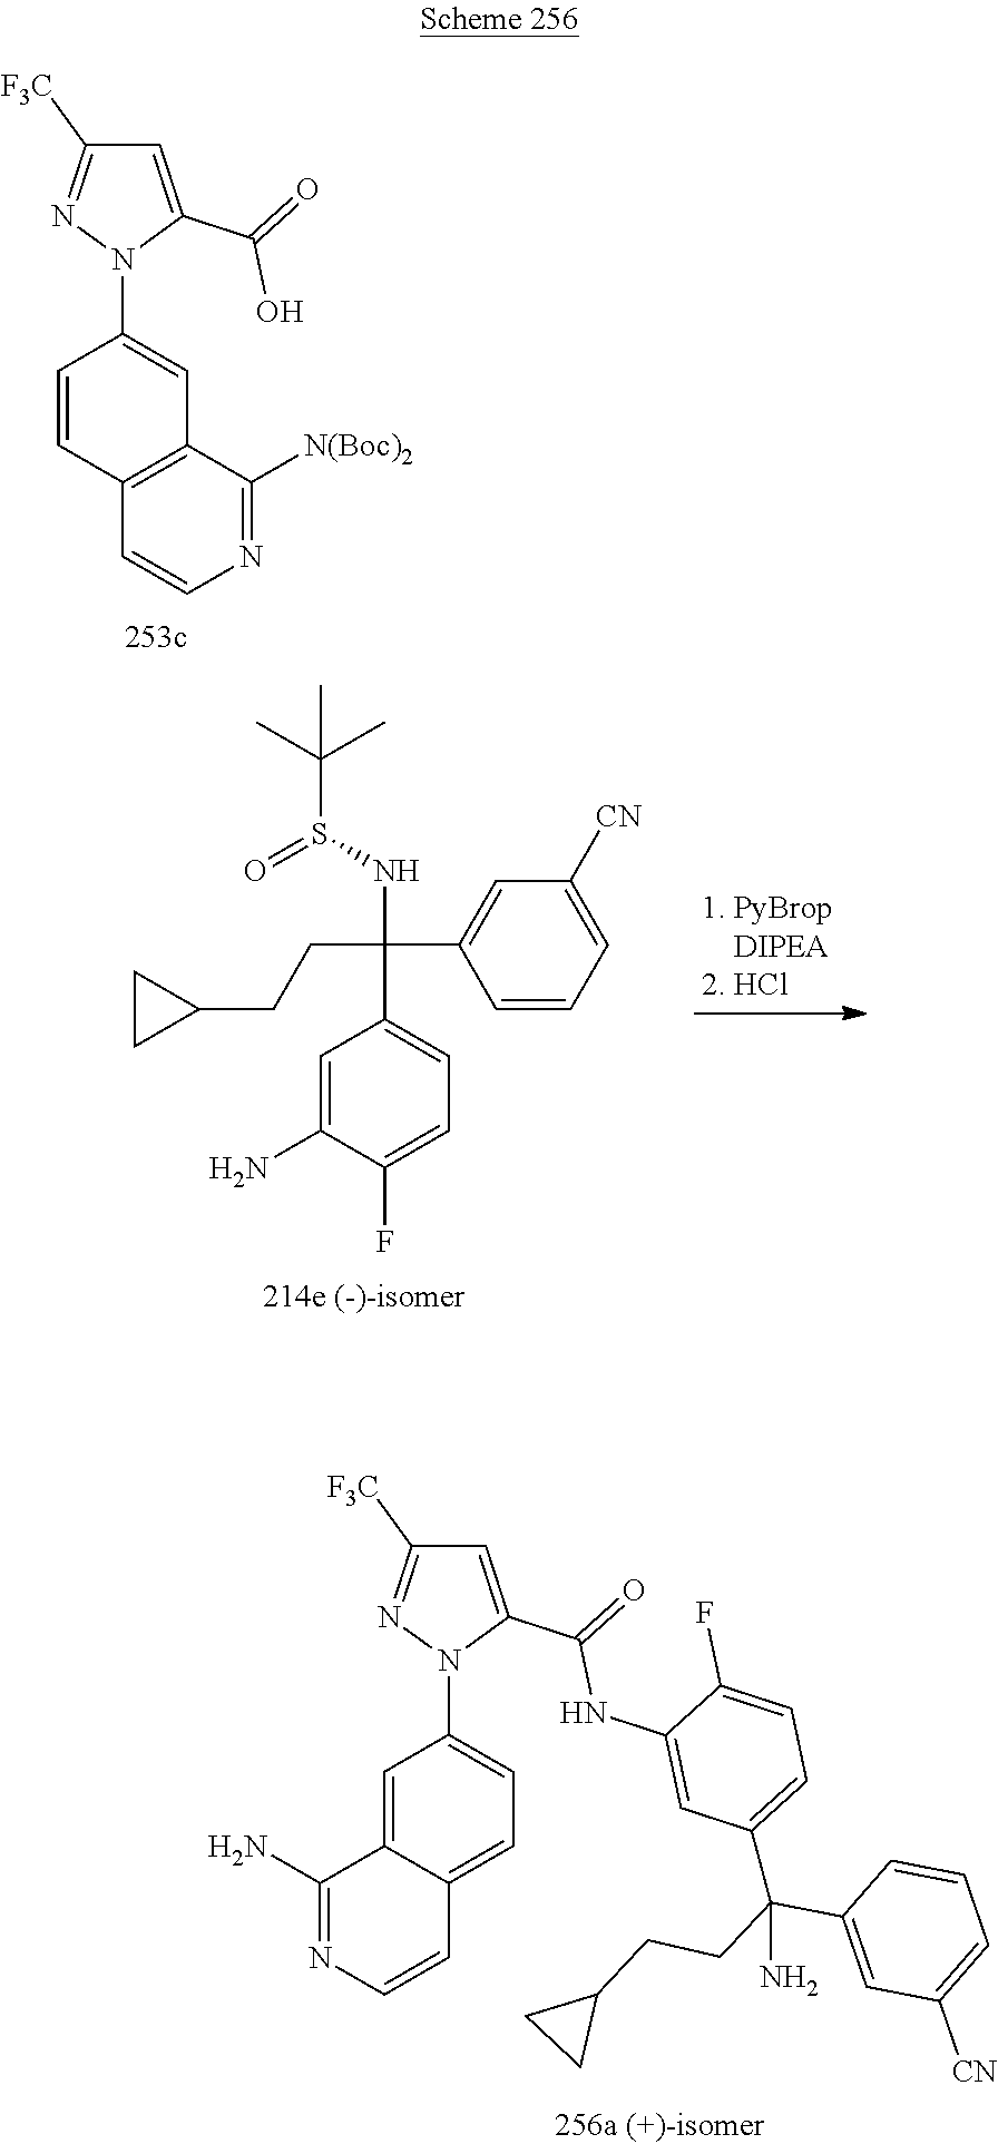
C1=C(C(O)=O)N(C2=CC3=C(C=C2)C=CN=C3[N(Boc)2])N=C1[F3C].C(C(C1=CC([CN])=CC=C1)(C1=CC=C(F)C(N)=C1)NS(=O)C(C)(C)C)CC1CC1.C1=C(C(NC2=CC(C(C3=CC([CN])=CC=C3)(CCC3CC3)N)=CC=C2F)=O)N(C2=CC=C3C(=C2)C(N)=NC=C3)N=C1[F3C]
